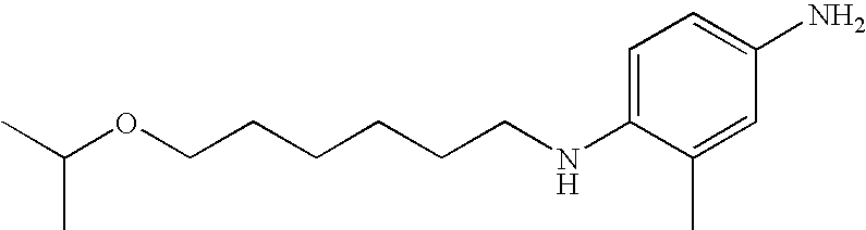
C1=C(NCCCCCCOC(C)C)C(C)=CC(N)=C1
